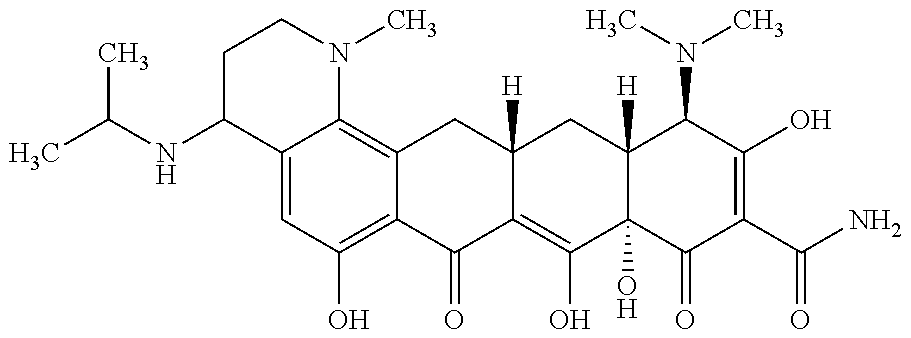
C(NC1C2=CC(O)=C3C(=C2N(C)CC1)CC1([H])C(=C(O)C2(O)C([H])(C1)C(N(C)C)C(O)=C(C(N)=O)C2=O)C3=O)(C)C
